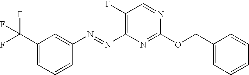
N(C1=C(F)C=NC(OCC2=CC=CC=C2)=N1)=NC1=CC(C(F)(F)F)=CC=C1
